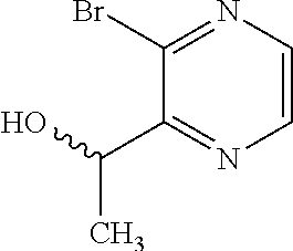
BrC1=NC=CN=C1C(O)C
